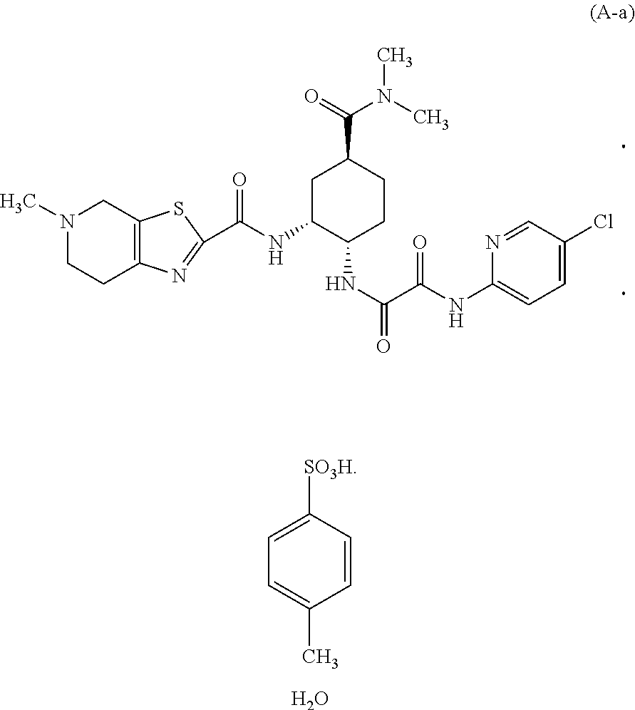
C1C(NC(=O)C2=NC3=C(CN(C)CC3)S2)C(NC(C(=O)NC2=CC=C(Cl)C=N2)=O)CCC1C(=O)N(C)C.C1=C(C)C=CC([SO3H])=C1.O
